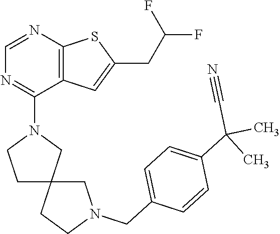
C1=NC2=C(C(N3CCC4(C3)CCN(CC3=CC=C(C(C#N)(C)C)C=C3)C4)=N1)C=C(CC(F)F)S2
